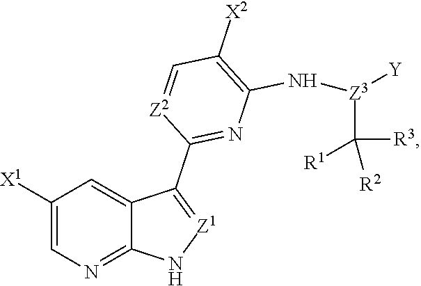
C1([X1])=CN=C2C(=C1)C(C1=NC(N[Z3]([Y])C([R3])([R2])[R1])=C([X2])C=[Z2]1)=[Z1]N2
